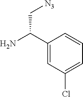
C1(C(N)C[N3])=CC(Cl)=CC=C1
